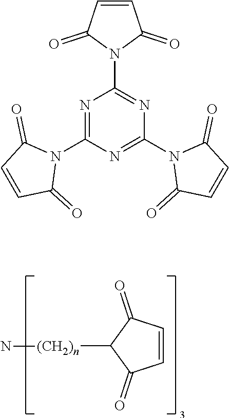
C1=CC(=O)C([(CH2)n]N)C1=O.C1=CC(=O)N(C2=NC(N3C(=O)C=CC3=O)=NC(N3C(=O)C=CC3=O)=N2)C1=O
